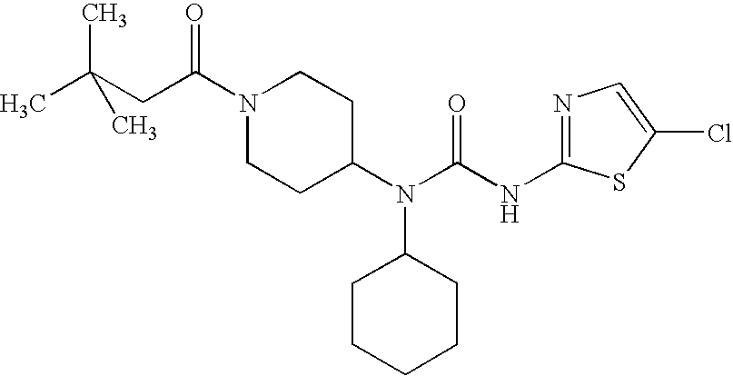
CC(CC(N1CCC(N(C(NC2=NC=C(Cl)S2)=O)C2CCCCC2)CC1)=O)(C)C
